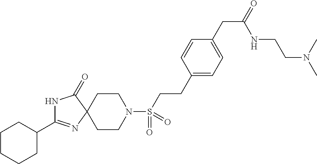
C1CN(S(CCC2=CC=C(CC(=O)NCCN(C)C)C=C2)(=O)=O)CCC12C(=O)NC(C1CCCCC1)=N2
